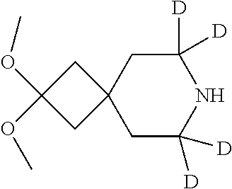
C1C([D])([D])NC([D])([D])CC12CC(OC)(OC)C2
